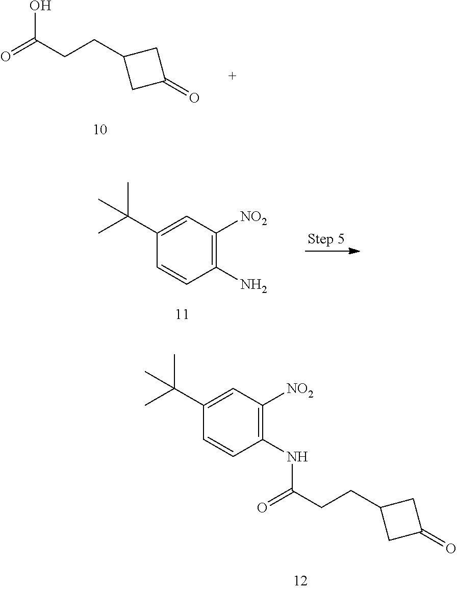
O=C(CCC1CC(=O)C1)NC1=C([NO2])C=C(C(C)(C)C)C=C1.O=C(CCC1CC(=O)C1)O.C1(N)=C([NO2])C=C(C(C)(C)C)C=C1
